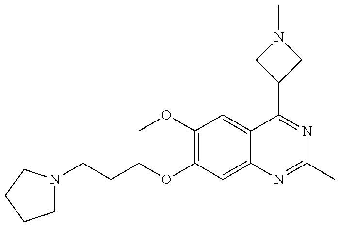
C1N(CCCOC2=C(OC)C=C3C(=C2)N=C(C)N=C3C2CN(C)C2)CCC1
